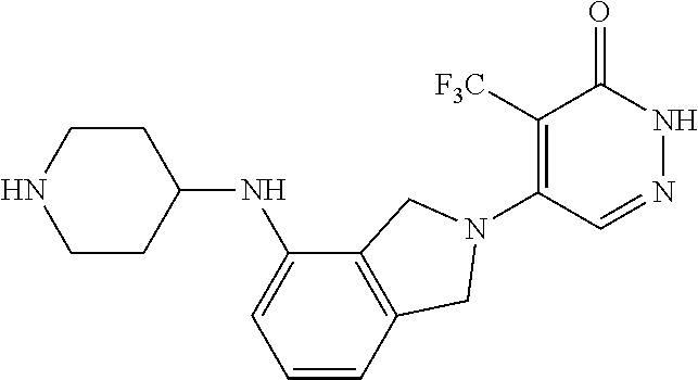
C1([F3C])=C(N2CC3=C(C(NC4CCNCC4)=CC=C3)C2)C=NNC1=O
